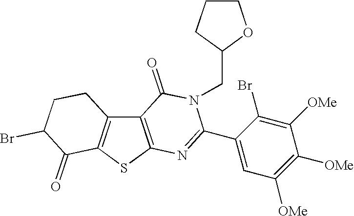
C12=C(SC3=C1CCC(Br)C3=O)N=C(C1=CC([OMe])=C([OMe])C([OMe])=C1Br)N(CC1OCCC1)C2=O
